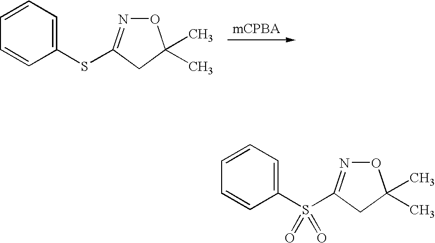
C1=CC=C(SC2=NOC(C)(C)C2)C=C1.C1=CC=C(S(C2=NOC(C)(C)C2)(=O)=O)C=C1
